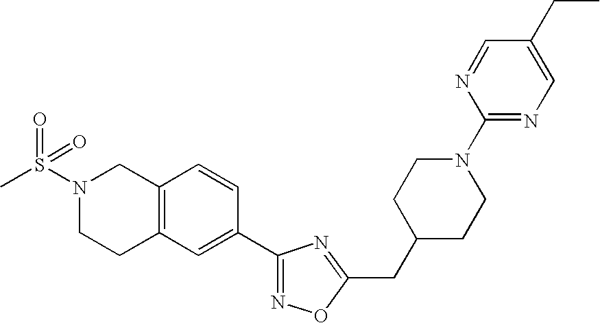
C12=C(C=C(C3=NOC(CC4CCN(C5=NC=C(CC)C=N5)CC4)=N3)C=C1)CCN(S(C)(=O)=O)C2
